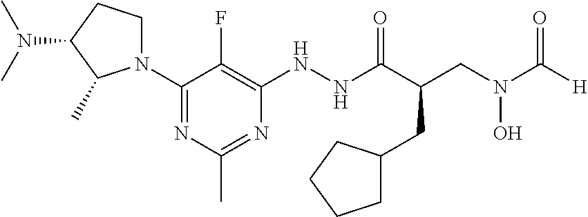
N1(C2=NC(C)=NC(NNC(C(CN(C([H])=O)O)CC3CCCC3)=O)=C2F)CCC(N(C)C)C1C
